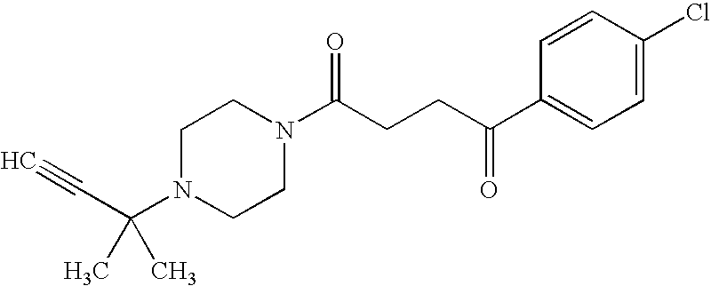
C(N1CCN(C(CCC(C2=CC=C(Cl)C=C2)=O)=O)CC1)(C#C)(C)C
